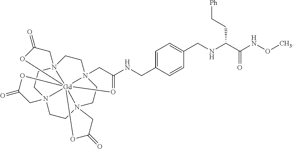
N(C(C(NCC1=CC=C(CNC2=O[Gd]345678N9(CCN3(C2)CCN4(CCN5(CC9)CC(=O)O6)CC(=O)O7)CC(=O)O8)C=C1)CC[Ph])=O)OC
